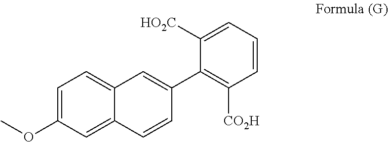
C1=C(OC)C=C2C(=C1)C=C(C1=C([CO2H])C=CC=C1[HO2C])C=C2
